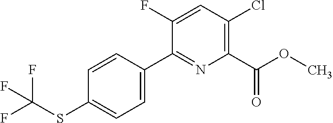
FC(SC1=CC=C(C2=NC(C(OC)=O)=C(Cl)C=C2F)C=C1)(F)F
